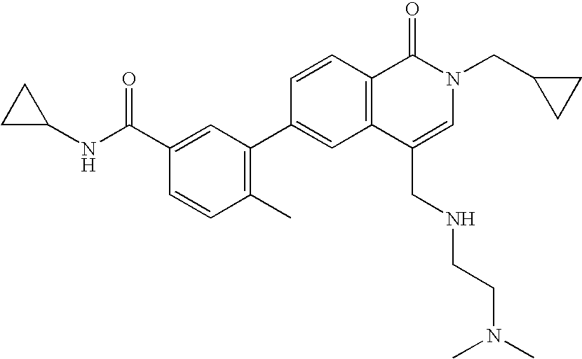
C1=CC(C2=C(C)C=CC(C(NC3CC3)=O)=C2)=CC2=C1C(=O)N(CC1CC1)C=C2CNCCN(C)C
